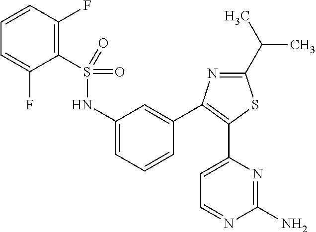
C1(C(C)C)=NC(C2=CC(NS(C3=C(F)C=CC=C3F)(=O)=O)=CC=C2)=C(C2=CC=NC(N)=N2)S1
